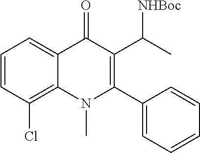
C1=CC(Cl)=C2C(=C1)C(=O)C(C([NHBoc])C)=C(C1=CC=CC=C1)N2C
